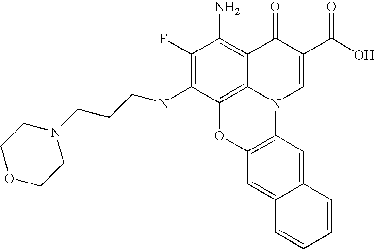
C1(F)=C(NCCCN2CCOCC2)C2=C3C(=C1N)C(=O)C(C(O)=O)=CN3C1=C(O2)C=C2C(=C1)C=CC=C2
